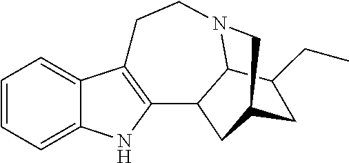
C1=CC=C2C(=C1)C1=C(N2)C2C3N(CC1)CC(C2)CC3CC
